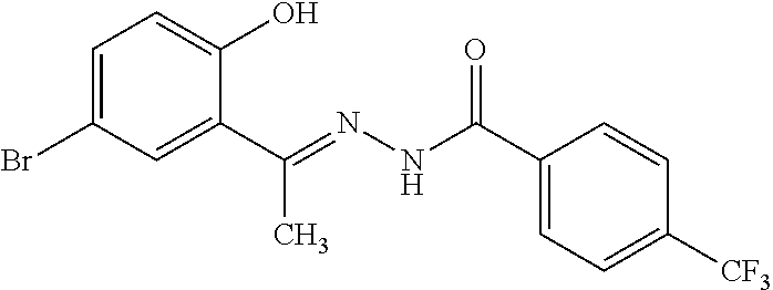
C1=C(Br)C=C(C(=NNC(C2=CC=C([CF3])C=C2)=O)C)C(O)=C1
